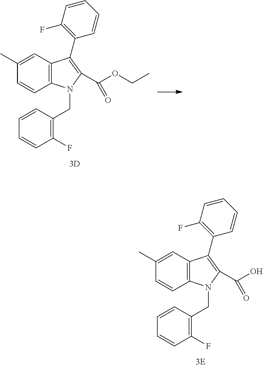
C12=C(C=C(C)C=C1)C(C1=C(F)C=CC=C1)=C(C(O)=O)N2CC1=C(F)C=CC=C1.C12=C(C=C(C)C=C1)C(C1=C(F)C=CC=C1)=C(C(OCC)=O)N2CC1=C(F)C=CC=C1
